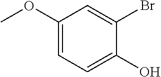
C1(OC)=CC=C(O)C(Br)=C1
